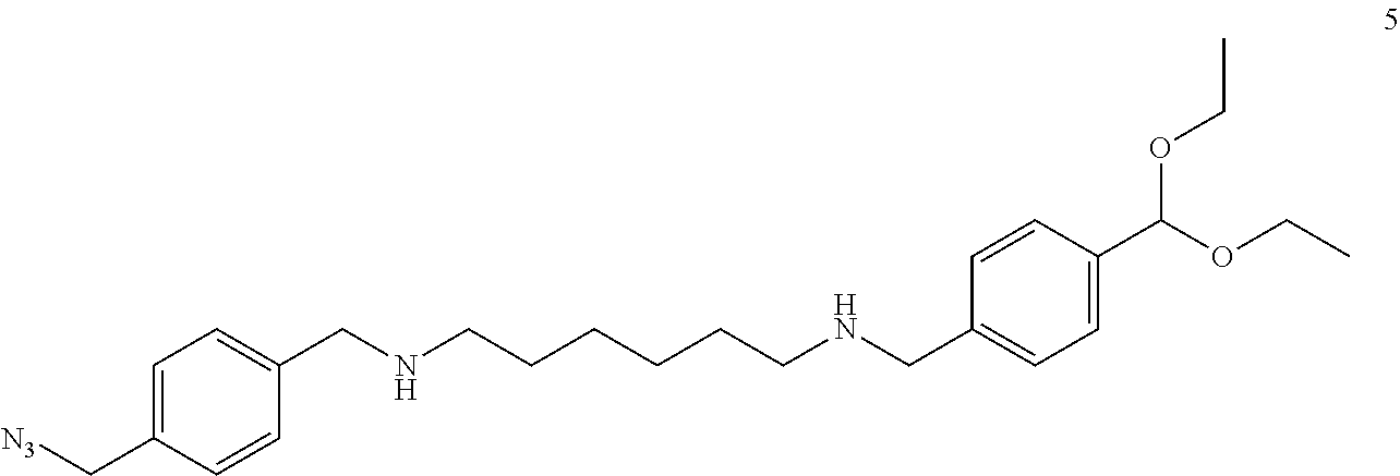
C1=C(C[N3])C=CC(CNCCCCCCNCC2=CC=C(C(OCC)OCC)C=C2)=C1
